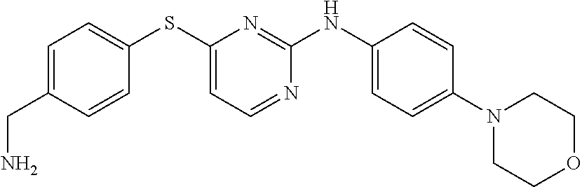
C(C1=CC=C(SC2=CC=NC(NC3=CC=C(N4CCOCC4)C=C3)=N2)C=C1)N
